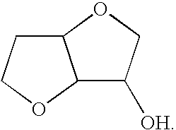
C12C([OH])COC1CCO2
